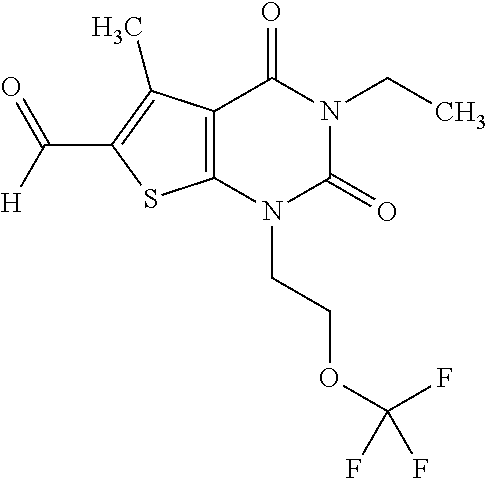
C12=C(N(CCOC(F)(F)F)C(=O)N(CC)C1=O)SC(C([H])=O)=C2C
